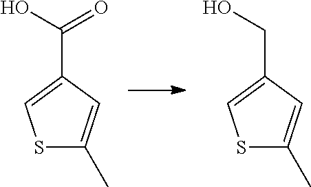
S1C(C)=CC(CO)=C1.S1C(C)=CC(C(=O)O)=C1
